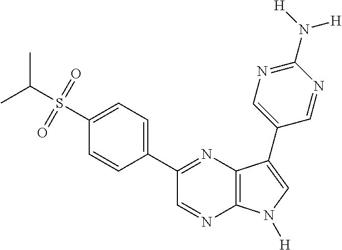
CC(S(=O)(=O)C1=CC=C(C2=NC3=C(N=C2)N([H])C=C3C2=CN=C(N([H])[H])N=C2)C=C1)C
